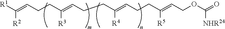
C(=CCCC(=CCCC(=CCCC(=CCOC([NHR24])=O)[R5])[R4])[R3])([R1])[R2]
